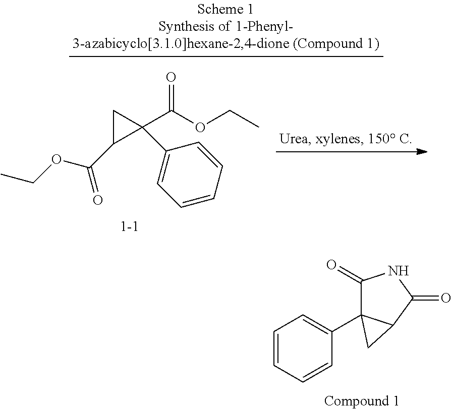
C1=CC=CC(C23C(=O)NC(=O)C2C3)=C1.C(OCC)(=O)C1(C2=CC=CC=C2)CC1C(OCC)=O
